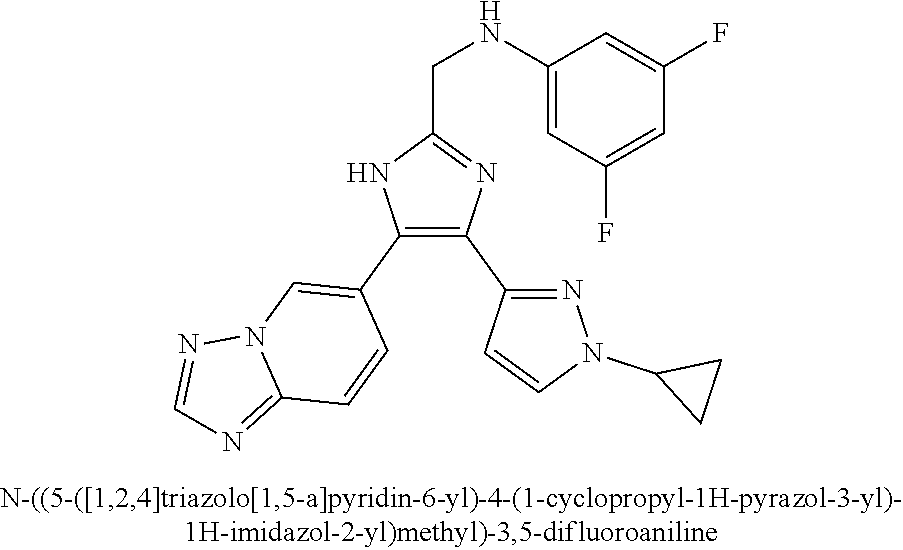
C1(NCC2=NC(C3=NN(C4CC4)C=C3)=C(C3=CN4C(=NC=N4)C=C3)N2)=CC(F)=CC(F)=C1
